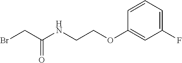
C1(F)=CC=CC(OCCNC(CBr)=O)=C1
